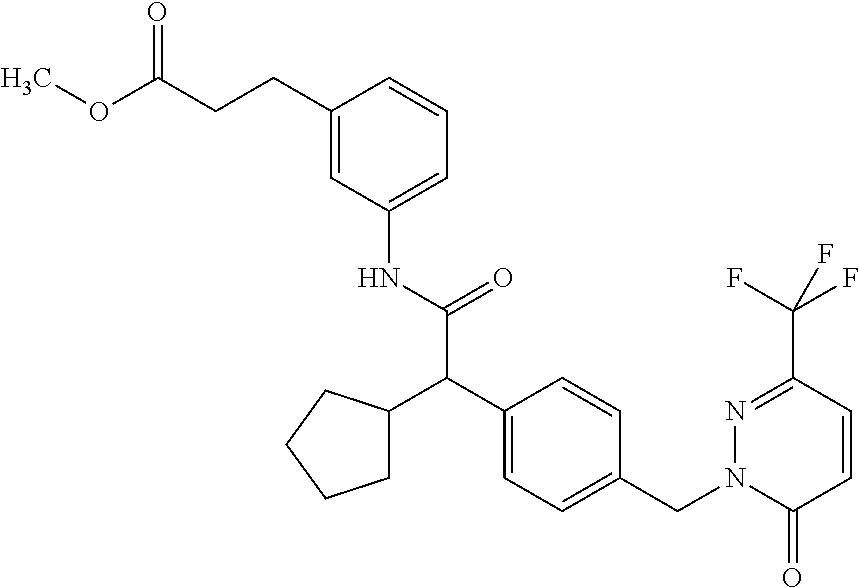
C(C1=NN(CC2=CC=C(C(C(NC3=CC=CC(CCC(OC)=O)=C3)=O)C3CCCC3)C=C2)C(=O)C=C1)(F)(F)F
